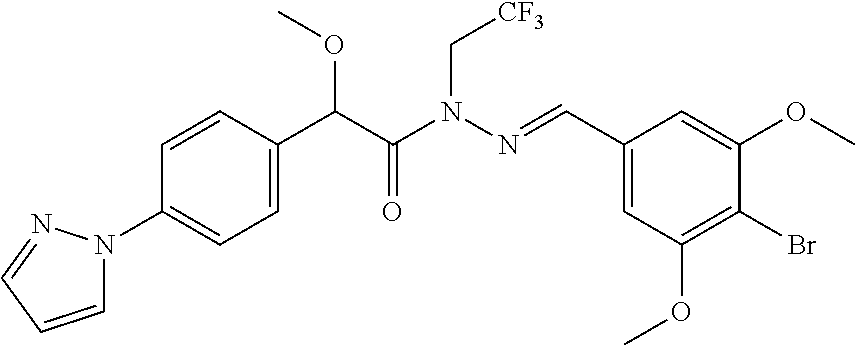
C1(N2C=CC=N2)=CC=C(C(C(N(N=CC2=CC(OC)=C(Br)C(OC)=C2)C[CF3])=O)OC)C=C1
